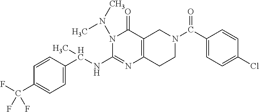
C1=CC(C(NC2=NC3=C(C(=O)N2N(C)C)CN(C(C2=CC=C(Cl)C=C2)=O)CC3)C)=CC=C1C(F)(F)F
